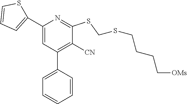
C1(C2=CC=CS2)=CC(C2=CC=CC=C2)=C([CN])C(SCSCCCC[OMs])=N1
